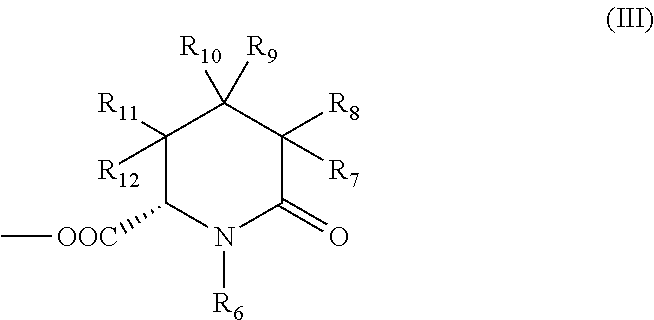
C1([R11])([R12])C([OOC]C)N([R6])C(=O)C([R8])([R7])C1([R9])[R10]
